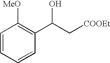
C1=CC=CC(C(C[COOEt])O)=C1[MeO]
